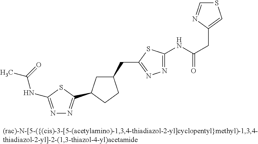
C(C(NC1=NN=C(CC2CC(C3=NN=C(NC(C)=O)S3)CC2)S1)=O)C1=CSC=N1
